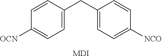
C1=CC(CC2=CC=C([NCO])C=C2)=CC=C1[OCN].[MDI]
